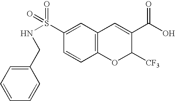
C1(S(NCC2=CC=CC=C2)(=O)=O)=CC2=C(C=C1)OC([CF3])C(C(O)=O)=C2
